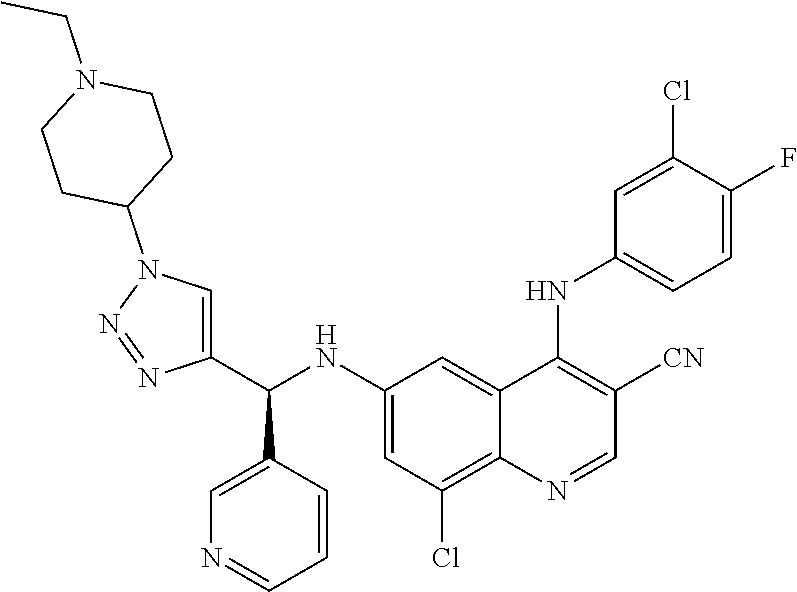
C1(NC(C2=CN(C3CCN(CC)CC3)N=N2)C2=CN=CC=C2)=CC(Cl)=C2C(=C1)C(NC1=CC=C(F)C(Cl)=C1)=C([CN])C=N2
